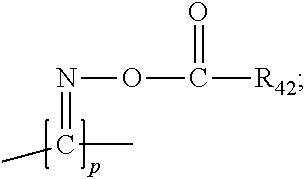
O(C([R42])=O)N=C(C)C
